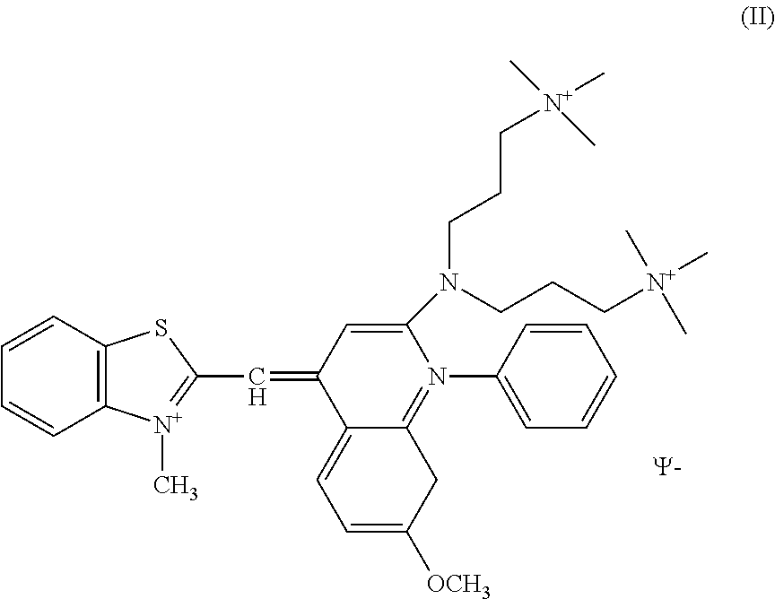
C1=CC2=C(C=C1)[N+](C)=C(C=C1C3=CC=C([OCH3])CC3=N(C3=CC=CC=C3)C(N(CCC[N+](C)(C)C)CCC[N+](C)(C)C)=C1)S2.[Y]
